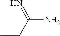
CCC(N)=N
